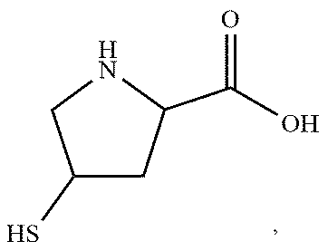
C1C(S)CC(C(O)=O)N1
